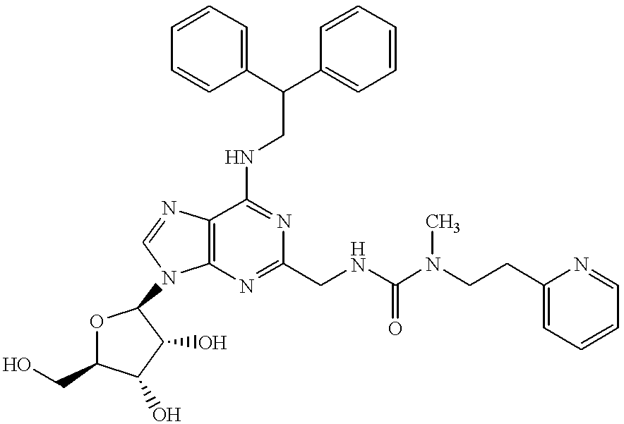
C12=C(N=C(CNC(=O)N(CCC3=CC=CC=N3)C)N=C1NCC(C1=CC=CC=C1)C1=CC=CC=C1)N(C1OC(CO)C(O)C1O)C=N2
